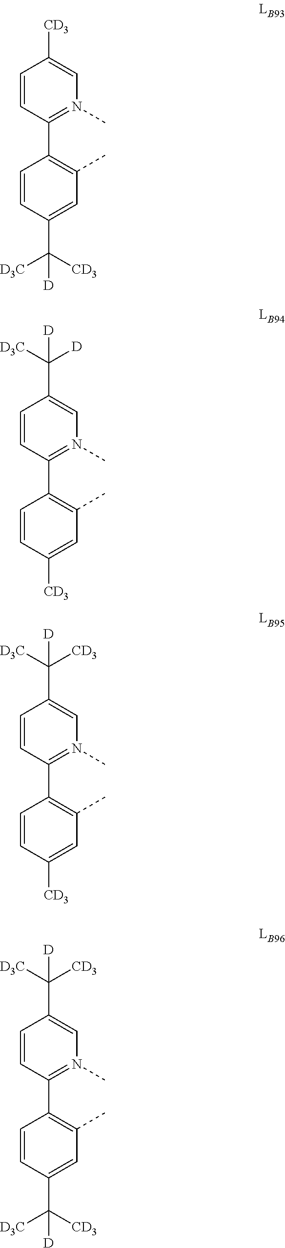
C1(C2=C(C)C=C(C([CD3])([D3C])[D])C=C2)=N(C)C=C([CD3])C=C1.C1(C2=C(C)C=C([CD3])C=C2)=N(C)C=C(C([D3C])([D])[D])C=C1.C1(C2=C(C)C=C([CD3])C=C2)=N(C)C=C(C([D3C])([CD3])[D])C=C1.C1(C2=C(C)C=C(C([CD3])([D3C])[D])C=C2)=N(C)C=C(C([D3C])([CD3])[D])C=C1
